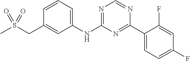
S(CC1=CC(NC2=NC=NC(C3=CC=C(F)C=C3F)=N2)=CC=C1)(C)(=O)=O
